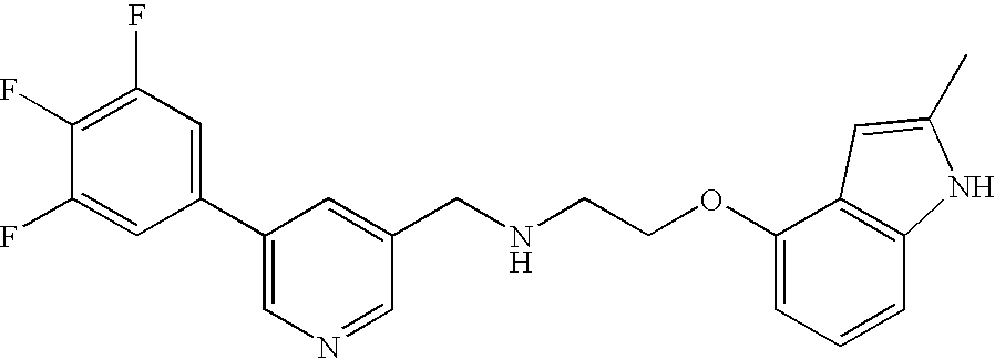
C1(F)=CC(C2=CN=CC(CNCCOC3=CC=CC4=C3C=C(C)N4)=C2)=CC(F)=C1F
